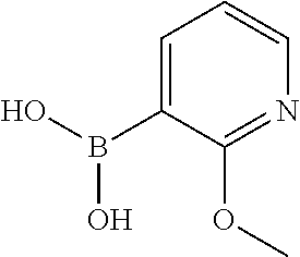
C1=C(B(O)O)C(OC)=NC=C1
